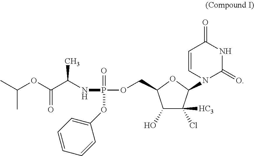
C1=CN(C2C(Cl)([HC3])C(O)C(COP(=O)(OC3=CC=CC=C3)NC(C(=O)OC(C)C)C)O2)C(=O)NC1=O
